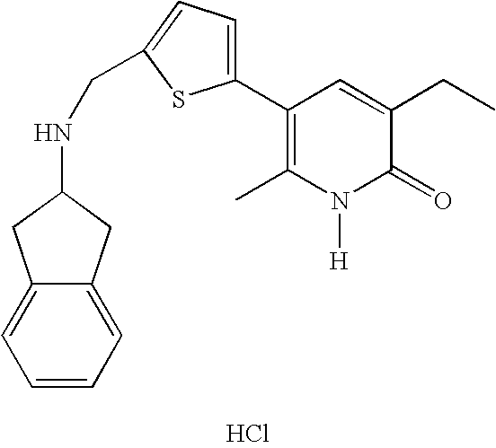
Cl.C1(C2=CC=C(CNC3CC4=CC=CC=C4C3)S2)=C(C)N([H])C(=O)C(CC)=C1
